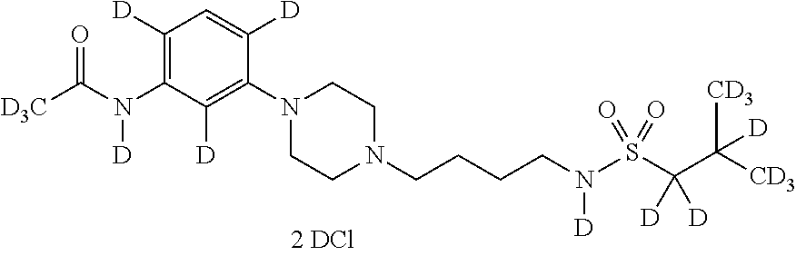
C1([D])=C(N(C([D3C])=O)[D])C([D])=C(N2CCN(CCCCN(S(C(C([CD3])([CD3])[D])([D])[D])(=O)=O)[D])CC2)C([D])=C1
